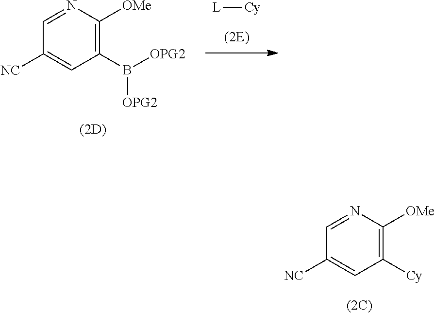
[L][Cy].C1([NC])=CC(B([OPG2])[OPG2])=C([OMe])N=C1.C1([NC])=CC([Cy])=C([OMe])N=C1
